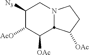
C1([N3])C([AcO])C([OAc])C2N(C1)CCC2[OAc]
